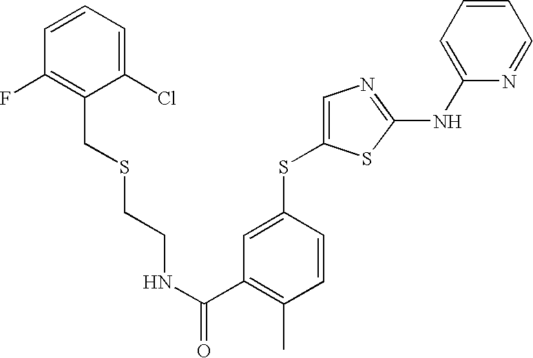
C1=C(SC2=CC(C(NCCSCC3=C(F)C=CC=C3Cl)=O)=C(C)C=C2)SC(NC2=CC=CC=N2)=N1
